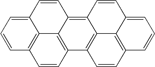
C1=CC2=C3C(=C1)C=CC1=C4C5=C(C(=C31)C=C2)C=CC1=C5C(=CC=C1)C=C4
